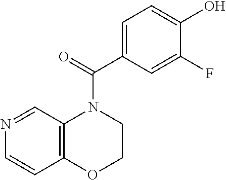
N1=CC2=C(C=C1)OCCN2C(=O)C1=CC=C(O)C(F)=C1
